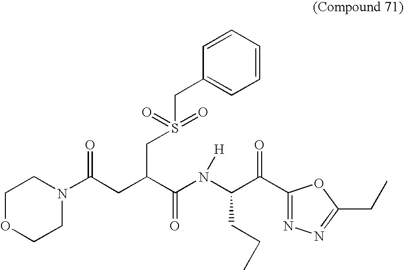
C1OCCN(C(CC(C(N(C(C(=O)C2=NN=C(CC)O2)CCC)[H])=O)CS(CC2=CC=CC=C2)(=O)=O)=O)C1
